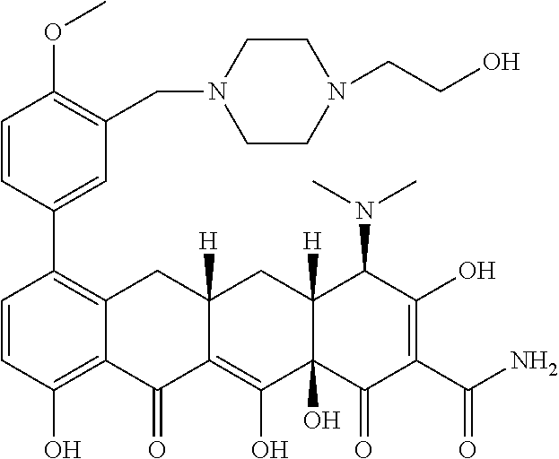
C1=CC(O)=C2C(=C1C1=CC(CN3CCN(CCO)CC3)=C(OC)C=C1)CC1([H])C(=C(O)C3(O)C([H])(C1)C(N(C)C)C(O)=C(C(N)=O)C3=O)C2=O
